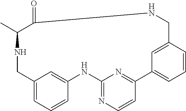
C1=C2C=C(C=C1)NC1=NC=CC(=N1)C1=CC=CC(=C1)CNC(=O)C(C)NC2
